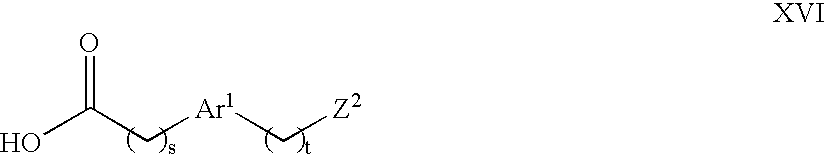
[Z2]C[Ar1]CC(O)=O
